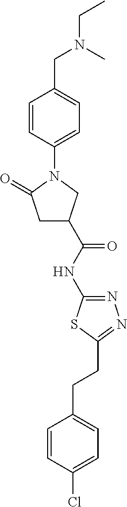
C1C(C(NC2=NN=C(CCC3=CC=C(Cl)C=C3)S2)=O)CN(C2=CC=C(CN(CC)C)C=C2)C1=O
